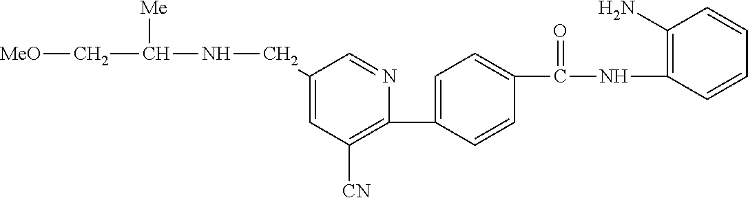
C1(C2=CC=C(C(NC3=C(N)C=CC=C3)=O)C=C2)=C([CN])C=C(CNC([Me])C[MeO])C=N1
